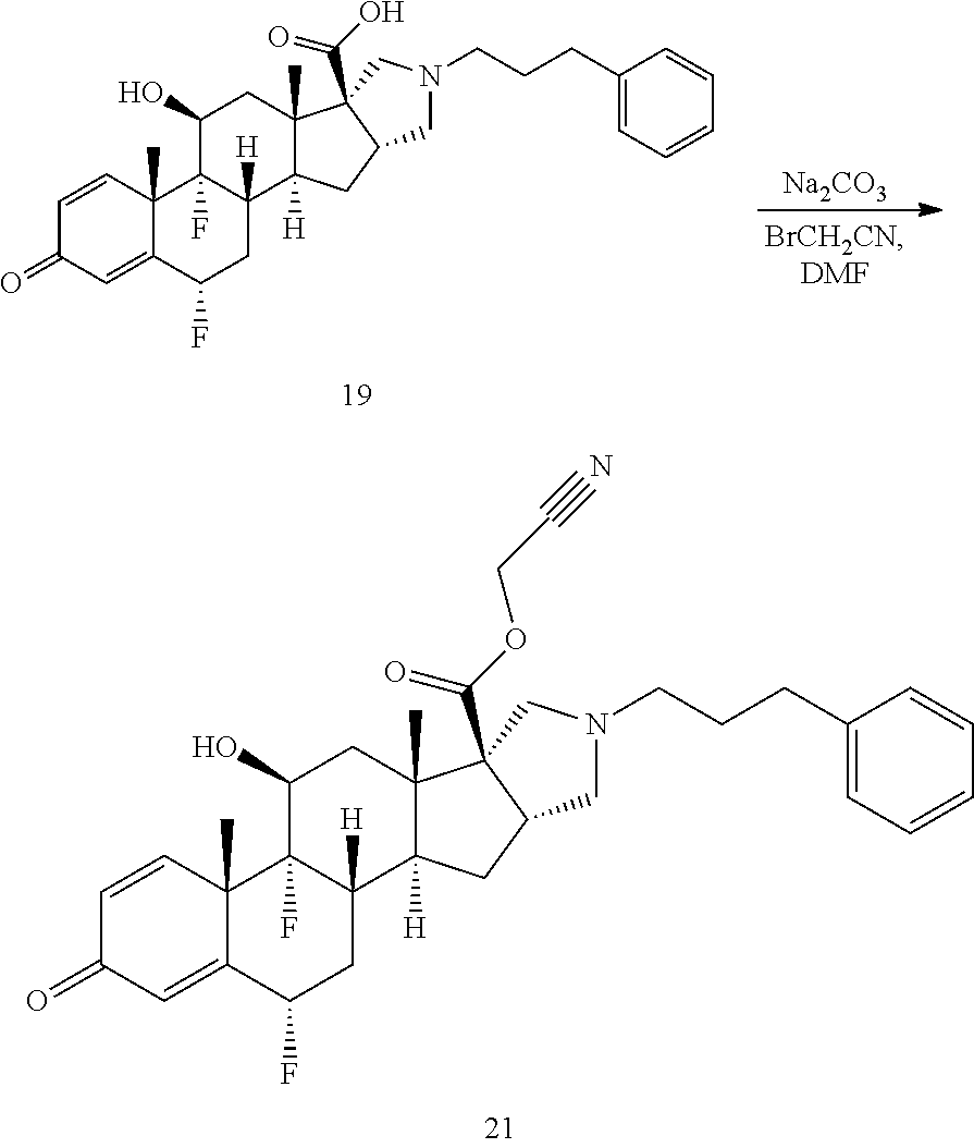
C1=CC2(C)C(=CC1=O)C(F)CC1([H])C2(F)C(O)CC2(C)C1([H])CC1C2(C(OCC$N)=O)CN(CCCC2=CC=CC=C2)C1.C1=CC2(C)C(=CC1=O)C(F)CC1([H])C2(F)C(O)CC2(C)C1([H])CC1C2(C(O)=O)CN(CCCC2=CC=CC=C2)C1.[Na2CO3]
